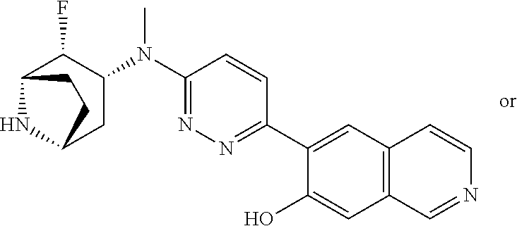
C1(N(C2=NN=C(C3=CC4=C(C=C3O)C=NC=C4)C=C2)C)C(F)C2NC(C1)CC2
